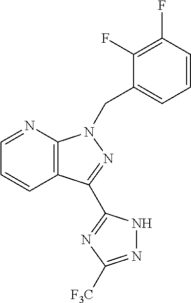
C12=C(N=CC=C1)N(CC1=CC=CC(F)=C1F)N=C2C1=NC([F3C])=NN1
